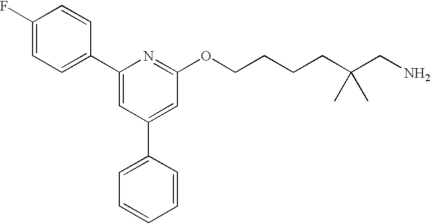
C1=C(F)C=CC(C2=CC(C3=CC=CC=C3)=CC(OCCCCC(CN)(C)C)=N2)=C1
